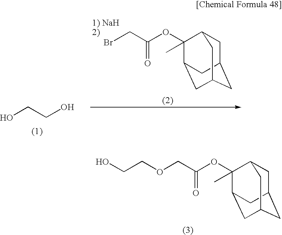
OCCO.BrCC(OC1(C)C2CC3CC(CC1C3)C2)=O.O(CC(OC1(C)C2CC3CC(CC1C3)C2)=O)CCO
